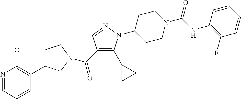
C(C1=C(C2CC2)N(C2CCN(C(=O)NC3=C(F)C=CC=C3)CC2)N=C1)(=O)N1CC(C2=C(Cl)N=CC=C2)CC1
